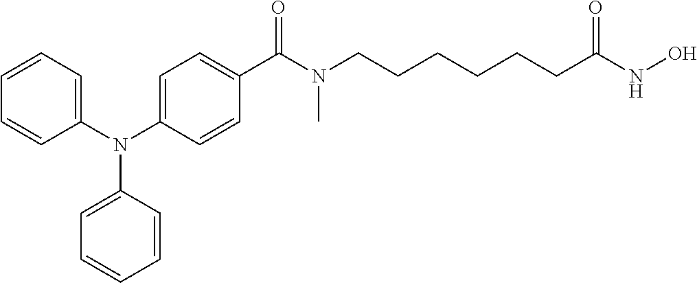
C1(N(C2=CC=C(C(N(CCCCCCC(NO)=O)C)=O)C=C2)C2=CC=CC=C2)=CC=CC=C1
